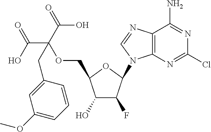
C1(O)C(F)C(N2C3=C(N=C2)C(N)=NC(Cl)=N3)OC1COC(C(=O)O)(CC1=CC(OC)=CC=C1)C(O)=O
